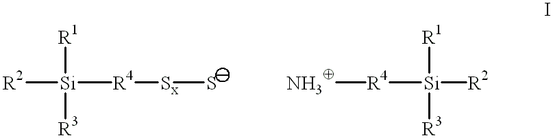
[R2][Si]([R4][Sx]S)([R1])[R3].[NH3][R4][Si]([R2])([R1])[R3]
